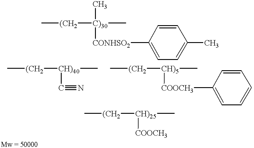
C[(CH2][C)30](C)(C)[CONHSO2]C1=CC=C(C)C=C1.C[(CH2][CH)40](C)C#N.C[(CH2][CH)5](C)[COOCH3]C1=CC=CC=C1.C[(CH2][CH)25](C)[COOCH3]
